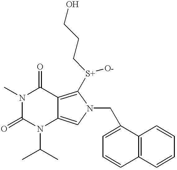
N1(C)C(=O)N(C(C)C)C2=CN(CC3=CC=CC4=C3C=CC=C4)C([S+]([O-])CCCO)=C2C1=O
